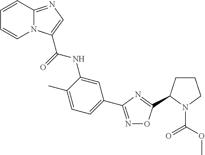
C1=CC2=NC=C(C(=O)NC3=CC(C4=NOC(C5CCCN5C(OC)=O)=N4)=CC=C3C)N2C=C1
